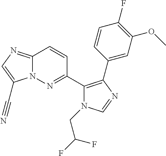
C12=NC=C(C#N)N1N=C(C1=C(C3=CC(OC)=C(F)C=C3)N=CN1CC(F)F)C=C2
